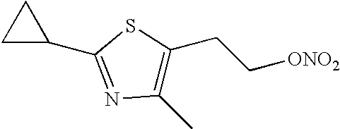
C1(C2=NC(C)=C(CC[ONO2])S2)CC1
